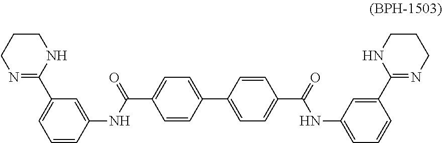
C1(C2=NCCCN2)=CC=CC(NC(C2=CC=C(C3=CC=C(C(=O)NC4=CC=CC(C5=NCCCN5)=C4)C=C3)C=C2)=O)=C1
